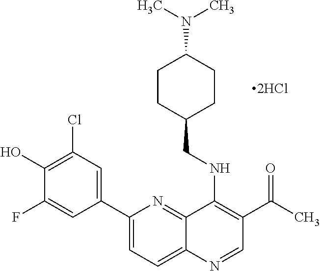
C1(C2=CC=C3C(=N2)C(NCC2CCC(N(C)C)CC2)=C(C(C)=O)C=N3)=CC(Cl)=C(O)C(F)=C1
